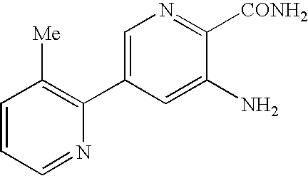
C1(N)=CC(C2=C([Me])C=CC=N2)=CN=C1[CONH2]
